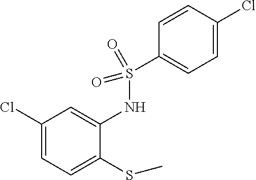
C1(Cl)=CC=C(SC)C(NS(=O)(=O)C2=CC=C(Cl)C=C2)=C1
